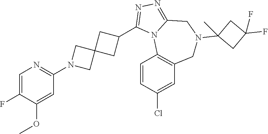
C1=C(F)C(OC)=CC(N2CC3(C2)CC(C2=NN=C4N2C2=C(CN(C5(C)CC(F)(F)C5)C4)C=C(Cl)C=C2)C3)=N1
